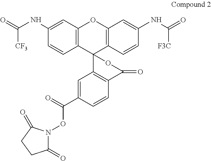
C1(NC(=O)[CF3])=CC2=C(C=C1)C1(C3=C(O2)C=C(NC(=O)[F3C])C=C3)C2=C(C(=O)O1)C=CC(C(=O)ON1C(=O)CCC1=O)=C2
